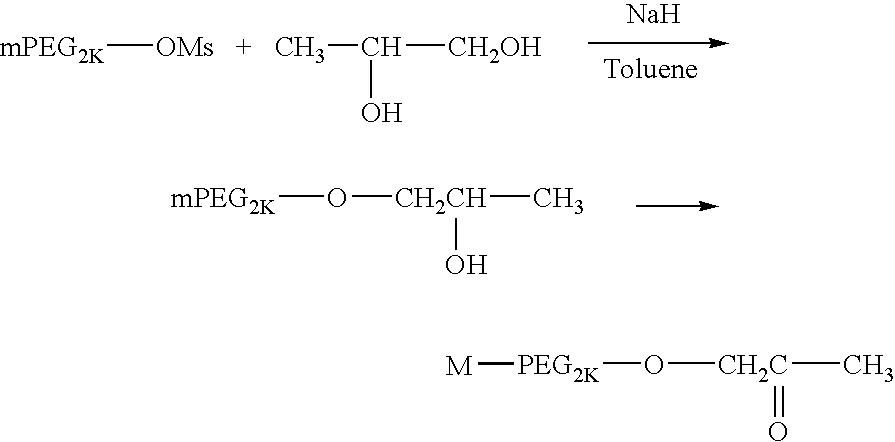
[mPEG2K][OMs   +   CH3]C([CH2OH])O.[Na].[mPEG2K]O[CH2CH](C)O.[PEG2K](O[CH2C](C)=O)[M]
